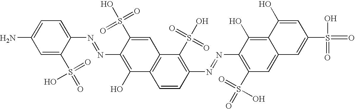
NC1=CC=C(N=NC2=C(O)C3=C(C=C2S(O)(=O)=O)C(S(O)(=O)=O)=C(N=NC2=C(S(=O)(=O)O)C=C4C(=C2O)C(O)=CC(S(=O)(O)=O)=C4)C=C3)C(S(=O)(=O)O)=C1
